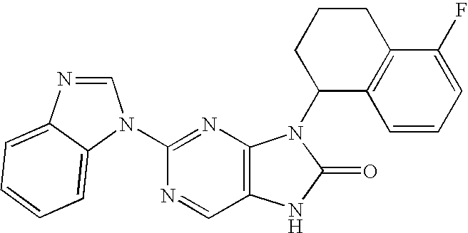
C1=NC2=CC=CC=C2N1C1=NC2=C(C=N1)NC(=O)N2C1CCCC2=C1C=CC=C2F
